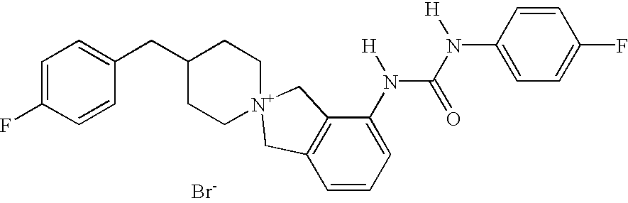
[Br-].C1=C(F)C=CC(CC2CC[N+]3(CC2)CC2=C(C=CC=C2N([H])C(N([H])C2=CC=C(F)C=C2)=O)C3)=C1
